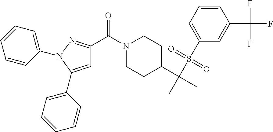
N1(C(C2=NN(C3=CC=CC=C3)C(C3=CC=CC=C3)=C2)=O)CCC(C(C)(S(C2=CC=CC(C(F)(F)F)=C2)(=O)=O)C)CC1
